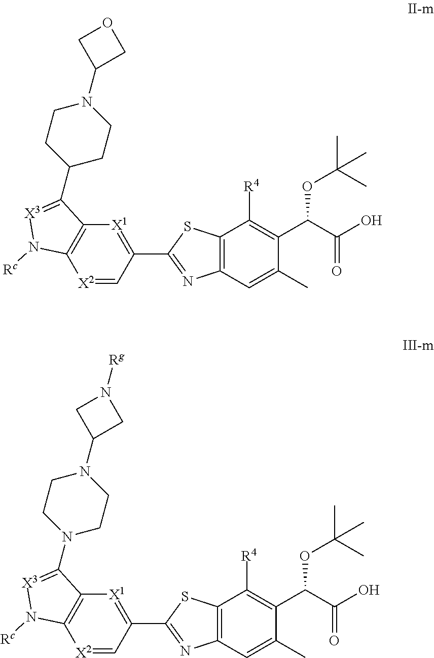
C12=C(C=C(C)C(C(C(=O)O)OC(C)(C)C)=C1[R4])N=C(C1=[X1]C3=C([X2]=C1)N([Rc])[X3]=C3C1CCN(C3COC3)CC1)S2.C12=C(C=C(C)C(C(C(=O)O)OC(C)(C)C)=C1[R4])N=C(C1=[X1]C3=C([X2]=C1)N([Rc])[X3]=C3N1CCN(C3CN([Rg])C3)CC1)S2
